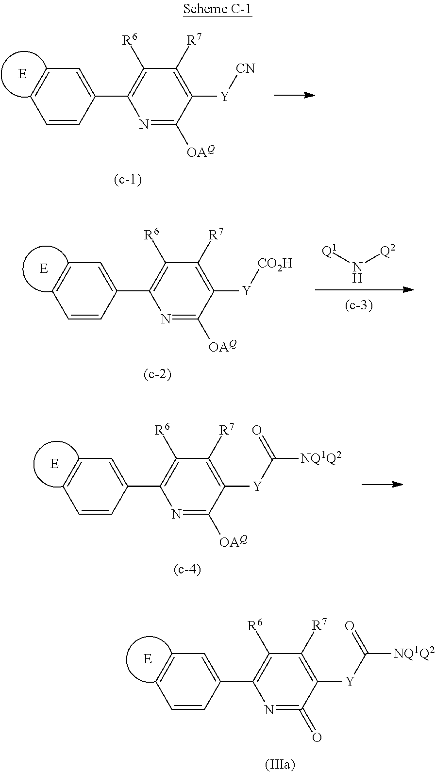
C1=CC(C2=C([R6])C([R7])=C([Y]C([NQ1Q2])=O)C(=O)=N2)=CC=C1.[E].C1=CC(C2=C([R6])C([R7])=C([Y][CN])C([OAQ])=N2)=CC=C1.[E].[Q1]N[Q2].C1=CC(C2=C([R6])C([R7])=C([Y][CO2H])C([OAQ])=N2)=CC=C1.[E].C1=CC(C2=C([R6])C([R7])=C([Y]C([NQ1Q2])=O)C([OAQ])=N2)=CC=C1.[E]
